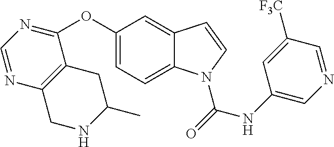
C1=C2C(=CC(OC3=NC=NC4=C3CC(C)NC4)=C1)C=CN2C(NC1=CN=CC([F3C])=C1)=O
